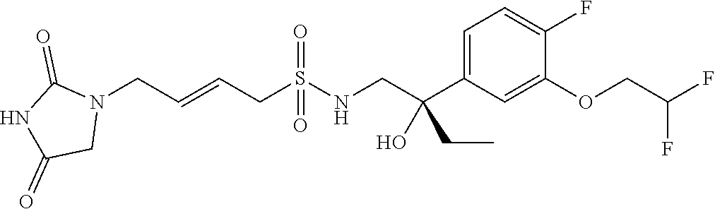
N1(CC=CCS(NCC(C2=CC=C(F)C(OCC(F)F)=C2)(O)CC)(=O)=O)C(=O)NC(=O)C1
